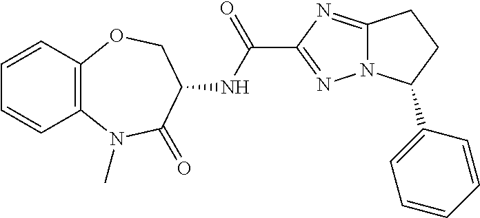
C12=C(C=CC=C1)OCC(NC(C1=NN3C(=N1)CCC3C1=CC=CC=C1)=O)C(=O)N2C
